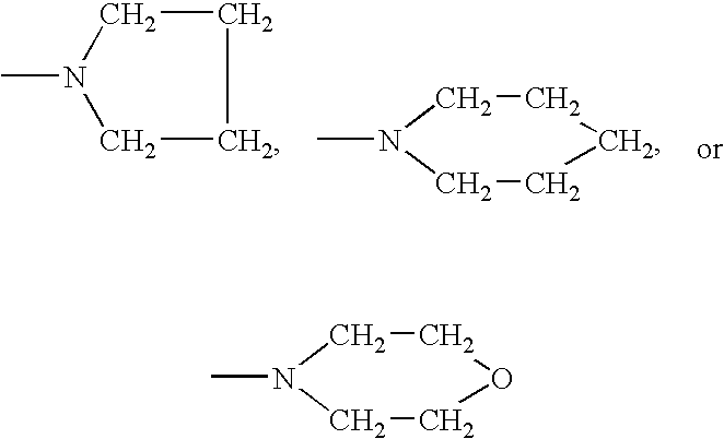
C1CN(C)CC1.C1N(C)CCCC1.C1N(C)CCOC1
